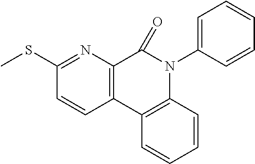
C12=C(C3=C(N(C4=CC=CC=C4)C1=O)C=CC=C3)C=CC(SC)=N2
